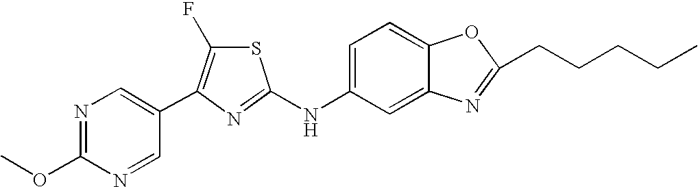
C1(OC)=NC=C(C2=C(F)SC(NC3=CC=C4C(=C3)N=C(CCCCC)O4)=N2)C=N1
